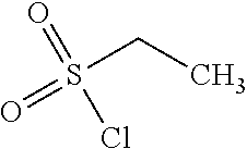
S(CC)(=O)(=O)Cl
